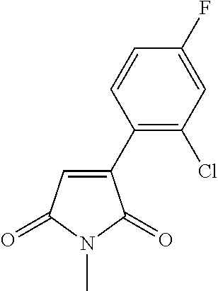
N1(C)C(=O)C(C2=C(Cl)C=C(F)C=C2)=CC1=O
